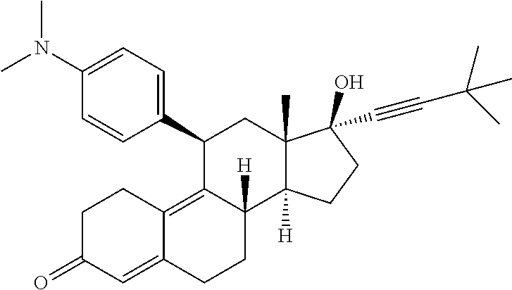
C1(C2=CC=C(N(C)C)C=C2)C2=C3C(=CC(=O)CC3)CCC2([H])C2([H])C(C)(C1)C(C#CC(C)(C)C)(O)CC2
